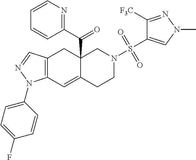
C12(C(C3=NC=CC=C3)=O)C(=CC3=C(C1)C=NN3C1=CC=C(F)C=C1)CCN(S(C1=CN(C)N=C1[F3C])(=O)=O)C2
